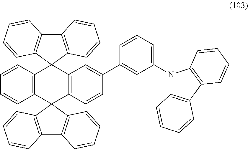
C12=C(C3(C4=C(C15C1=C(C6=C5C=CC=C6)C=CC=C1)C=C(C1=CC(N5C6=C(C7=C5C=CC=C7)C=CC=C6)=CC=C1)C=C4)C1=C(C4=C3C=CC=C4)C=CC=C1)C=CC=C2
